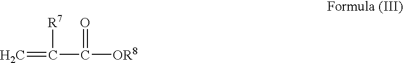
C=C(C([OR8])=O)[R7]
